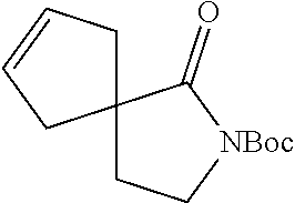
C12(CC[NBoc]C1=O)CC=CC2
